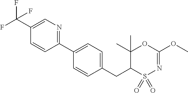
C1(C2=NC=C(C(F)(F)F)C=C2)=CC=C(CC2S(=O)(=O)N=C(OC)OC2(C)C)C=C1
